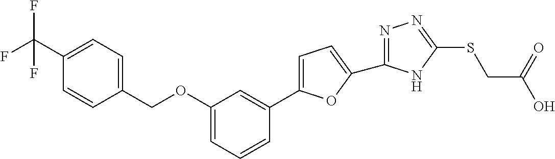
C1=C(C2=CC(OCC3=CC=C(C(F)(F)F)C=C3)=CC=C2)OC(C2=NN=C(SCC(O)=O)N2)=C1
